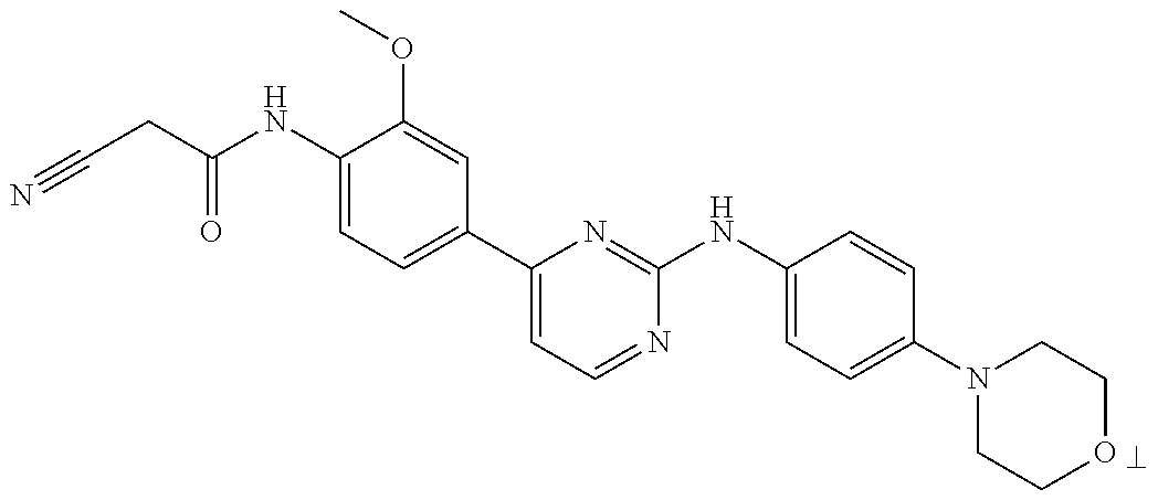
C1(NC(CC#N)=O)=CC=C(C2=CC=NC(NC3=CC=C(N4CCOCC4)C=C3)=N2)C=C1OC
